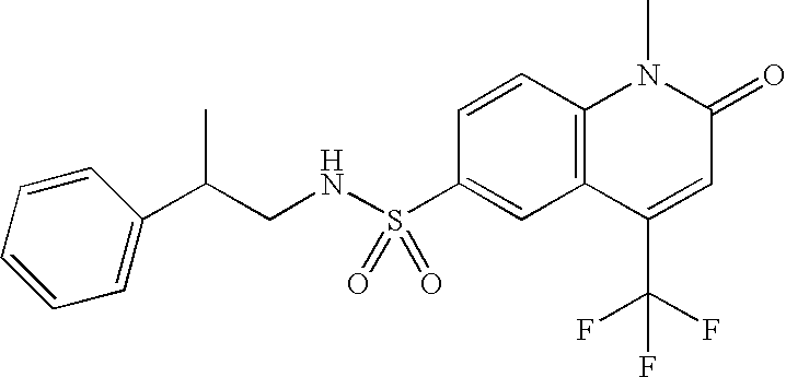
C12=C(C=CC(S(NCC(C3=CC=CC=C3)C)(=O)=O)=C1)N(C)C(=O)C=C2C(F)(F)F
